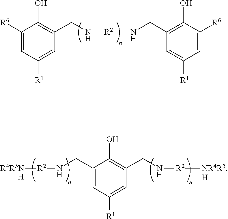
C1([R6])=CC([R1])=CC(CN[R2]NCC2=C(O)C([R6])=CC([R1])=C2)=C1O.C1(CN[R2][R4R5N])=CC([R1])=CC(CN[R2][NR4R5])=C1O.[H].[H]
